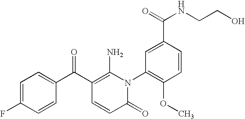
C1=C(F)C=CC(C(C2=C(N)N(C3=C(OC)C=CC(C(=O)NCCO)=C3)C(=O)C=C2)=O)=C1
